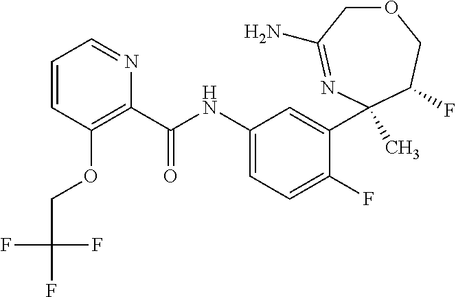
C1(C(NC2=CC=C(F)C(C3(C)N=C(N)COCC3F)=C2)=O)=C(OCC(F)(F)F)C=CC=N1
